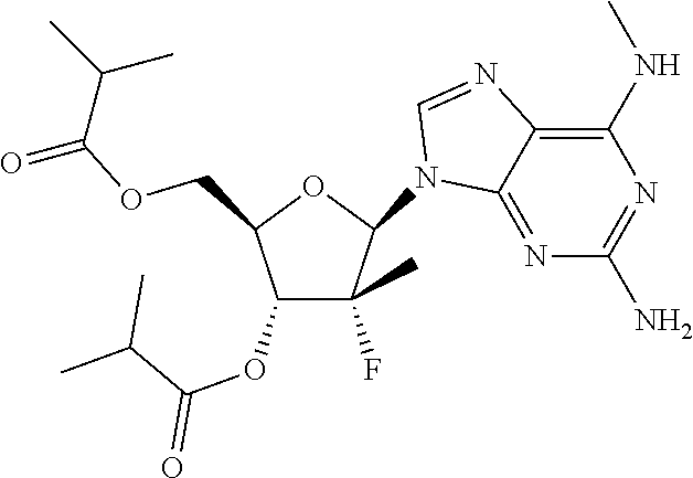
C1(N2C3=NC(N)=NC(NC)=C3N=C2)C(F)(C)C(OC(C(C)C)=O)C(COC(=O)C(C)C)O1
